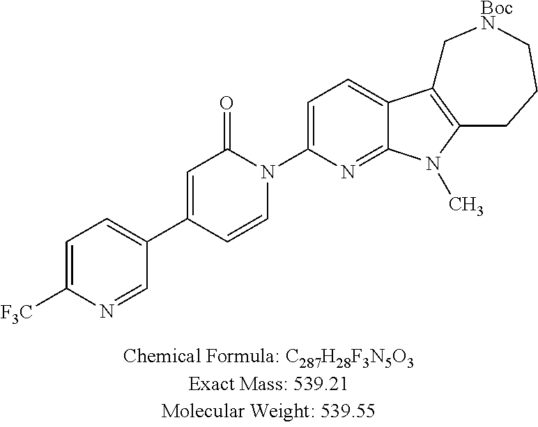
C1=C([F3C])N=CC(C2=CC(=O)N(C3=CC=C4C(=N3)N(C)C3=C4C[BocN]CCC3)C=C2)=C1
